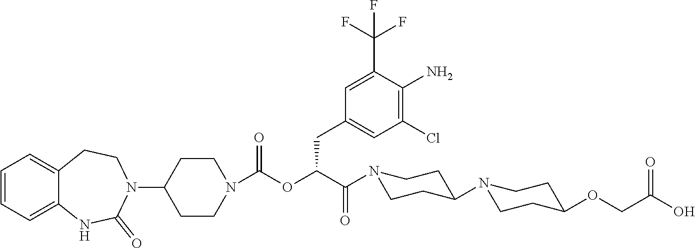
C1=CC=C2C(=C1)CCN(C1CCN(C(OC(C(N3CCC(N4CCC(OCC(O)=O)CC4)CC3)=O)CC3=CC(Cl)=C(N)C(C(F)(F)F)=C3)=O)CC1)C(=O)N2
